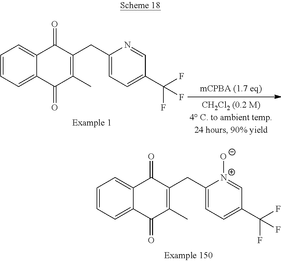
C1=CC=C2C(=C1)C(=O)C(CC1=CC=C(C(F)(F)F)C=N1)=C(C)C2=O.C1=CC=C2C(=C1)C(=O)C(CC1=CC=C(C(F)(F)F)C=[N+]1[O-])=C(C)C2=O
